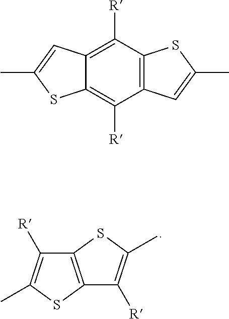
C12=C(SC(C)=C1[R])C([R])=C(C)S2.C1([R])=C2C(=C([R])C3=C1SC(C)=C3)SC(C)=C2
